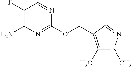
C(OC1=NC(N)=C(F)C=N1)C1=C(C)N(C)N=C1
